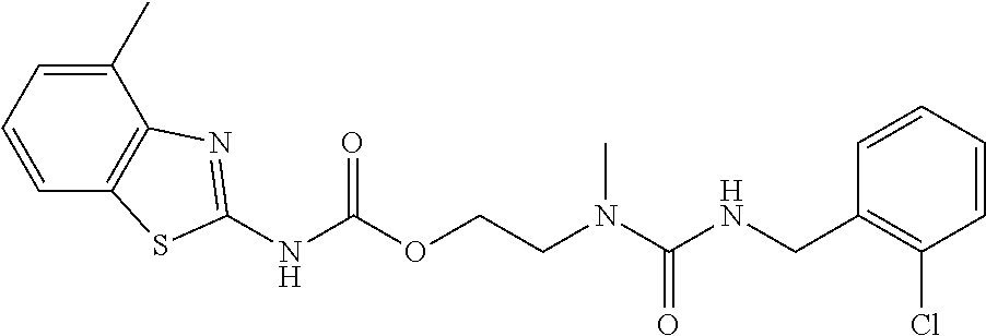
C1=CC(CNC(N(CCOC(NC2=NC3=C(C=CC=C3C)S2)=O)C)=O)=C(Cl)C=C1
